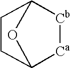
[Ca]1C2CCC([Cb]1)O2
